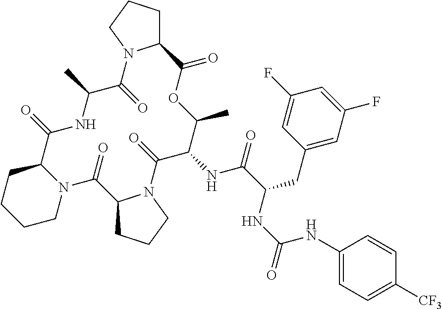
C1CCCN2C1C(=O)NC(C)C(=O)N1C(CCC1)C(=O)OC(C)C(NC(C(CC1=CC(F)=CC(F)=C1)NC(=O)NC1=CC=C([CF3])C=C1)=O)C(=O)N1C(C2=O)CCC1
